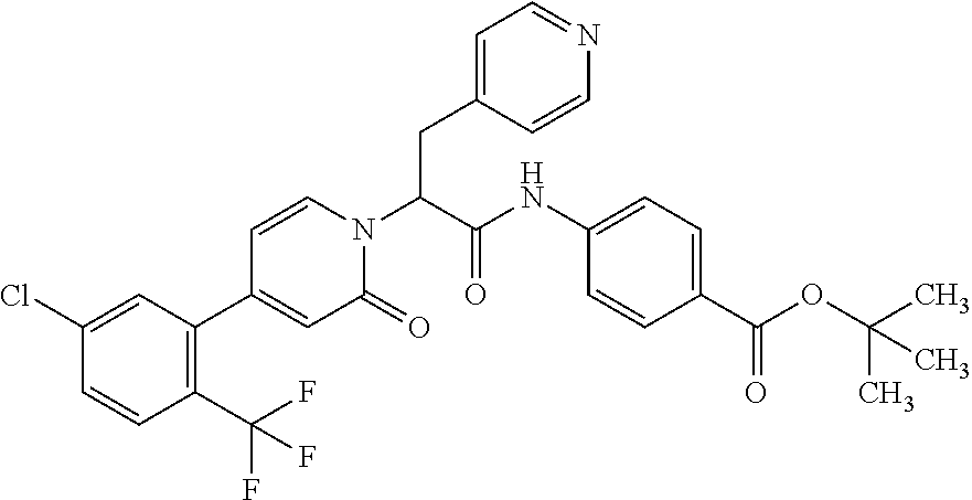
C(N1C=CC(C2=C(C(F)(F)F)C=CC(Cl)=C2)=CC1=O)(CC1=CC=NC=C1)C(=O)NC1=CC=C(C(OC(C)(C)C)=O)C=C1
